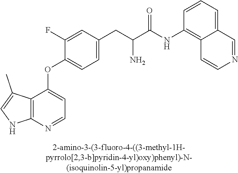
C1(F)=CC(CC(C(NC2=C3C(=CC=C2)C=NC=C3)=O)N)=CC=C1OC1=CC=NC2=C1C(C)=CN2
